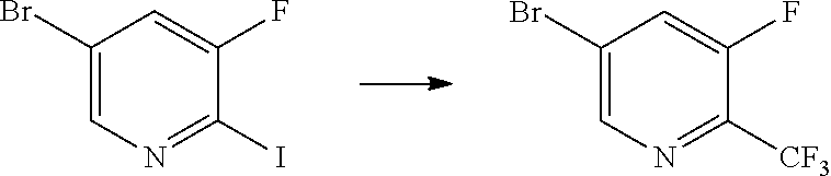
C1(Br)=CN=C(I)C(F)=C1.C1(Br)=CN=C([CF3])C(F)=C1
